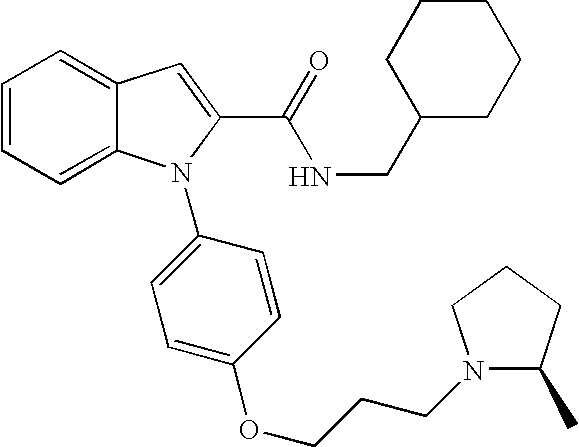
C1=CC=C2C(=C1)C=C(C(=O)NCC1CCCCC1)N2C1=CC=C(OCCCN2C(C)CCC2)C=C1
